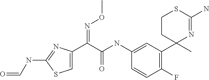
C1(C(C(NC2=CC(C3(C)N=C(N)SCC3)=C(F)C=C2)=O)=NOC)=CSC(NC=O)=N1
